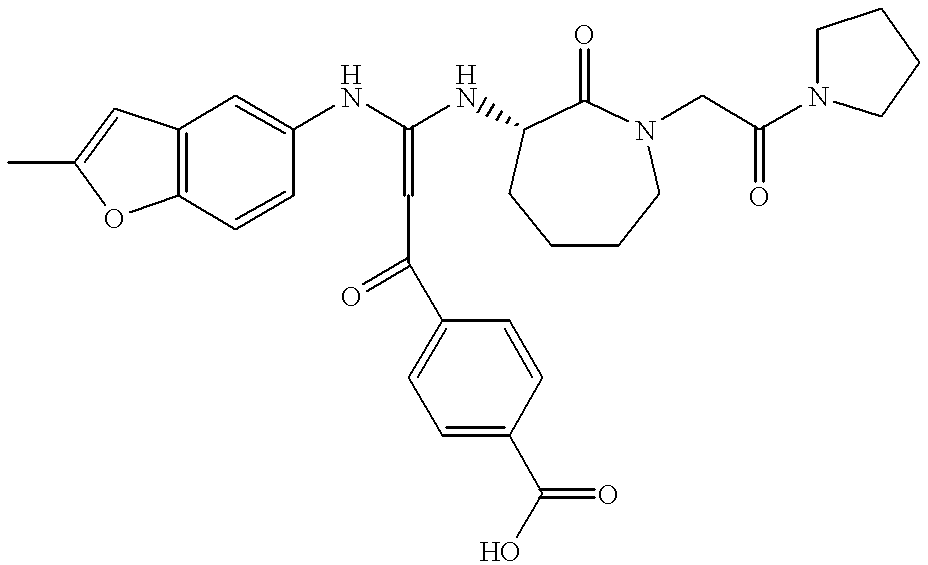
C12=C(C=CC(NC(NC3C(=O)N(CC(N4CCCC4)=O)CCCC3)=CC(=O)C3=CC=C(C(O)=O)C=C3)=C1)OC(C)=C2
